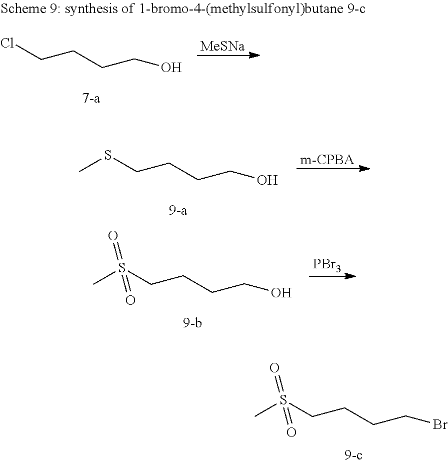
ClCCCCO.[MeSNa].S(CCCCO)C.[m-CPBA].S(CCCCO)(C)(=O)=O.[PBr3].S(CCCCBr)(C)(=O)=O
